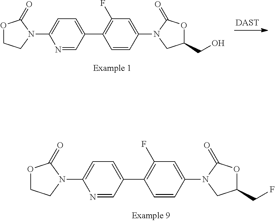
[DAST].O1CCN(C2=CC=C(C3=C(F)C=C(N4CC(CO)OC4=O)C=C3)C=N2)C1=O.O1CCN(C2=CC=C(C3=C(F)C=C(N4CC(CF)OC4=O)C=C3)C=N2)C1=O
